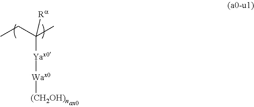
CCC(C)([Ra])[Yax0][Wax0][(CH2OH)n]
